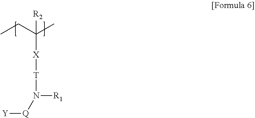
CCC(C)([X][T]N([R1])[Q][Y])[R2]
